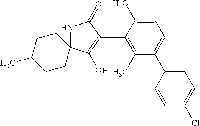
N1C2(C(O)=C(C3=C(C)C(C4=CC=C(Cl)C=C4)=CC=C3C)C1=O)CCC(C)CC2
